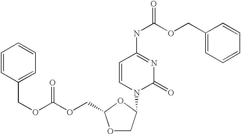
O1CC(N2C(=O)N=C(NC(=O)OCC3=CC=CC=C3)C=C2)OC1COC(OCC1=CC=CC=C1)=O
